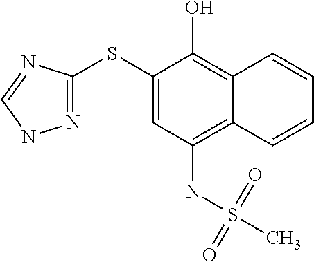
N1=C(SC2=CC(NS(=O)(=O)C)=C3C(=C2O)C=CC=C3)N=CN1
